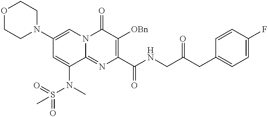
O1CCN(C2=CN3C(=NC(C(NCC(CC4=CC=C(F)C=C4)=O)=O)=C([OBn])C3=O)C(N(C)S(=O)(=O)C)=C2)CC1
